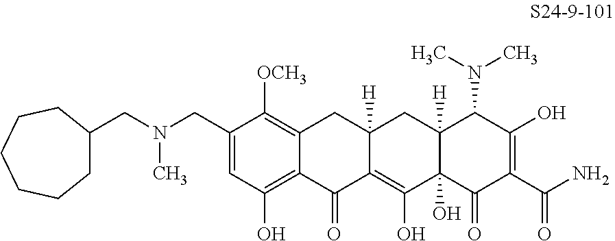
C1=C(CN(CC2CCCCCC2)C)C([OCH3])=C2C(=C1O)C(=O)C1=C(O)C3(O)C([H])(CC1([H])C2)C(N(C)C)C(O)=C(C(N)=O)C3=O
